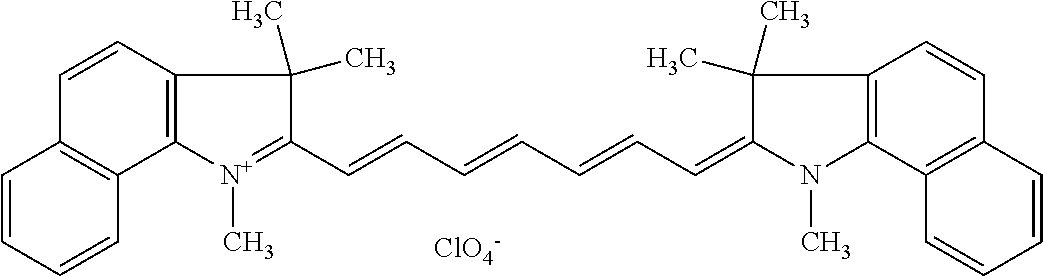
C1=CC=CC2=C1C=CC1=C2[N+](C)=C(C=CC=CC=CC=C2N(C)C3=C(C=CC4=C3C=CC=C4)C2(C)C)C1(C)C.[ClO4-]
